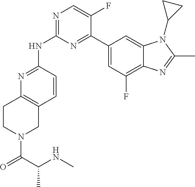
N1=C(NC2=NC=C(F)C(C3=CC(F)=C4C(=C3)N(C3CC3)C(C)=N4)=N2)C=CC2=C1CCN(C(C(NC)C)=O)C2
